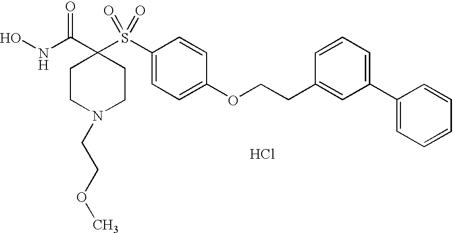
C1(S(C2(C(NO)=O)CCN(CCOC)CC2)(=O)=O)=CC=C(OCCC2=CC(C3=CC=CC=C3)=CC=C2)C=C1.Cl
